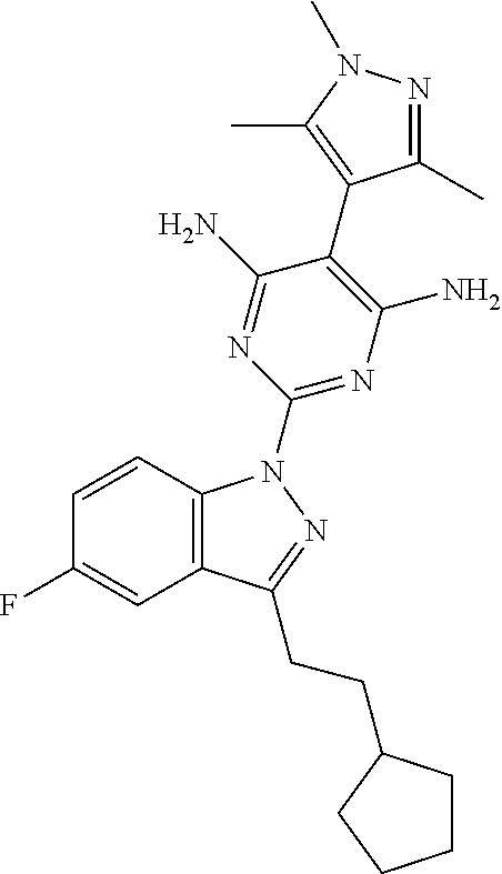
C1=CC2=C(C=C1F)C(CCC1CCCC1)=NN2C1=NC(N)=C(C2=C(C)N(C)N=C2C)C(N)=N1
